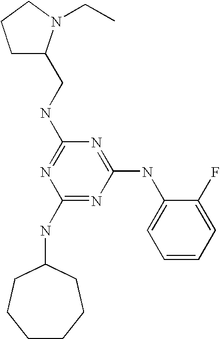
C1(NC2CCCCCC2)=NC(NC2=CC=CC=C2F)=NC(NCC2CCCN2CC)=N1
